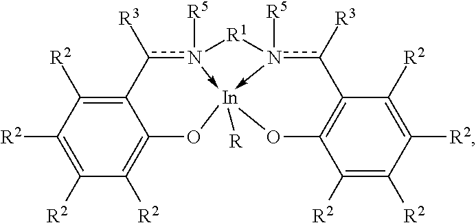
C1([R2])=C([R2])C([R2])=C2C(=C1[R2])O[In]13([R])-n([R5])(c2[R3])[R1]n->1([R5])c([R3])C1=C(C([R2])=C([R2])C([R2])=C1[R2])O3
